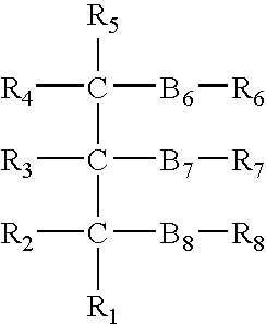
[R4]C([B6][R6])([R5])C([R3])([B7][R7])C([R2])([B8][R8])[R1]
